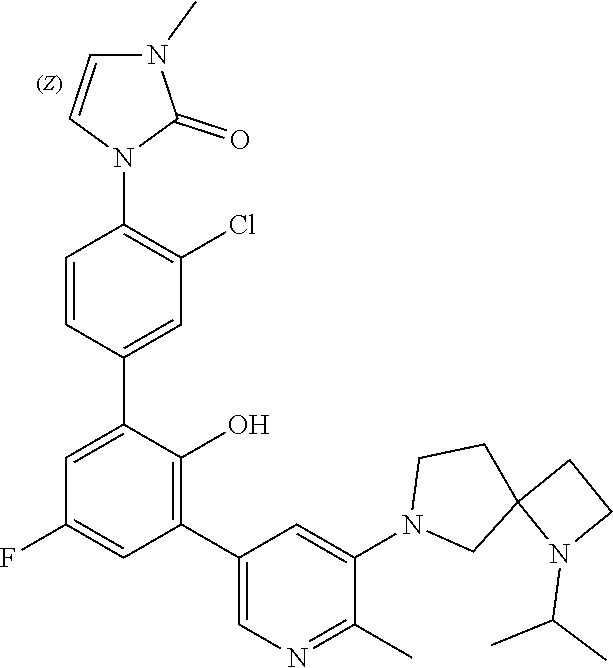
C1(F)=CC(C2=CN=C(C)C(N3CC4(CC3)N(C(C)C)CC4)=C2)=C(O)C(C2=CC(Cl)=C(N3C(=O)N(C)C=C3)C=C2)=C1
